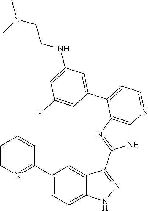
C1(C2=CC=C3C(=C2)C(C2=NC4=C(N2)N=CC=C4C2=CC(NCCN(C)C)=CC(F)=C2)=NN3)=NC=CC=C1
